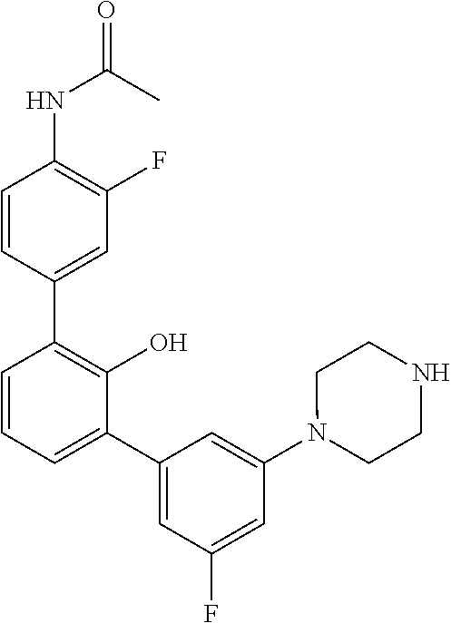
O=C(C)NC1=C(F)C=C(C2=C(O)C(C3=CC(F)=CC(N4CCNCC4)=C3)=CC=C2)C=C1
